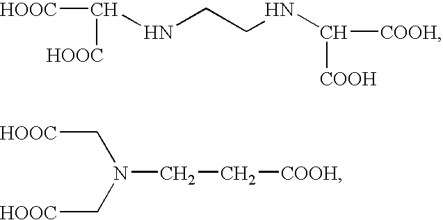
[HOOC]C([HOOC])NCCNC([COOH])[COOH].[HOOC]CN(C[HOOC])CC[COOH]
